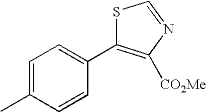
C1=C(C)C=CC(C2=C([CO2Me])N=CS2)=C1
